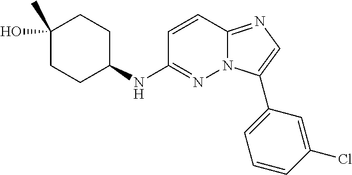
C1CC(O)(C)CCC1NC1=NN2C(=NC=C2C2=CC=CC(Cl)=C2)C=C1
